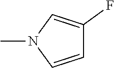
C1=CN(C)C=C1F
